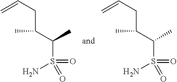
C(S(N)(=O)=O)(C(CC=C)C)C.C(S(N)(=O)=O)(C(CC=C)C)C
